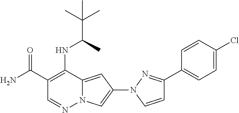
C1(C(=O)N)=C(NC(C)C(C)(C)C)C2=CC(N3N=C(C4=CC=C(Cl)C=C4)C=C3)=CN2N=C1
